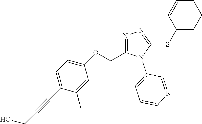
N1=C(COC2=CC=C(C#CCO)C(C)=C2)N(C2=CC=CN=C2)C(SC2CCCC=C2)=N1
